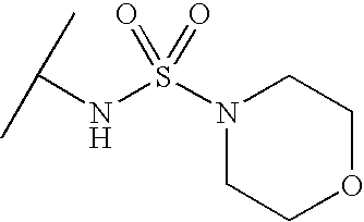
C(NS(N1CCOCC1)(=O)=O)(C)C
